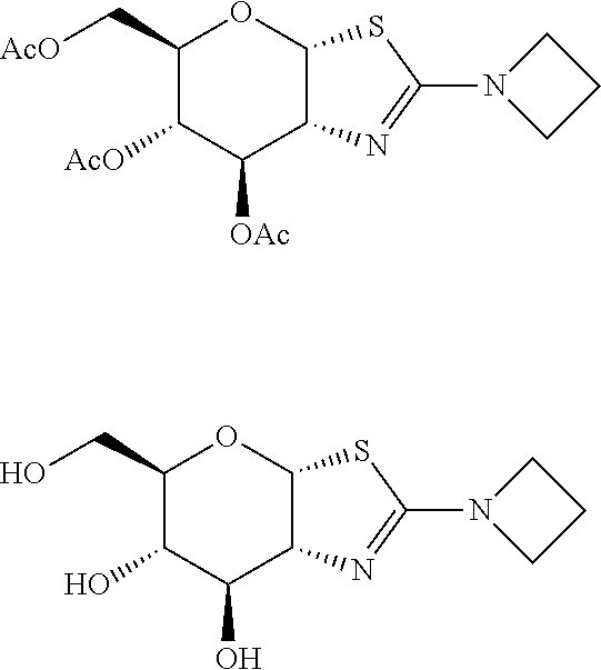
C1(C[AcO])C([AcO])C([OAc])C2C(O1)SC(N1CCC1)=N2.C1(CO)C(O)C(O)C2C(O1)SC(N1CCC1)=N2
